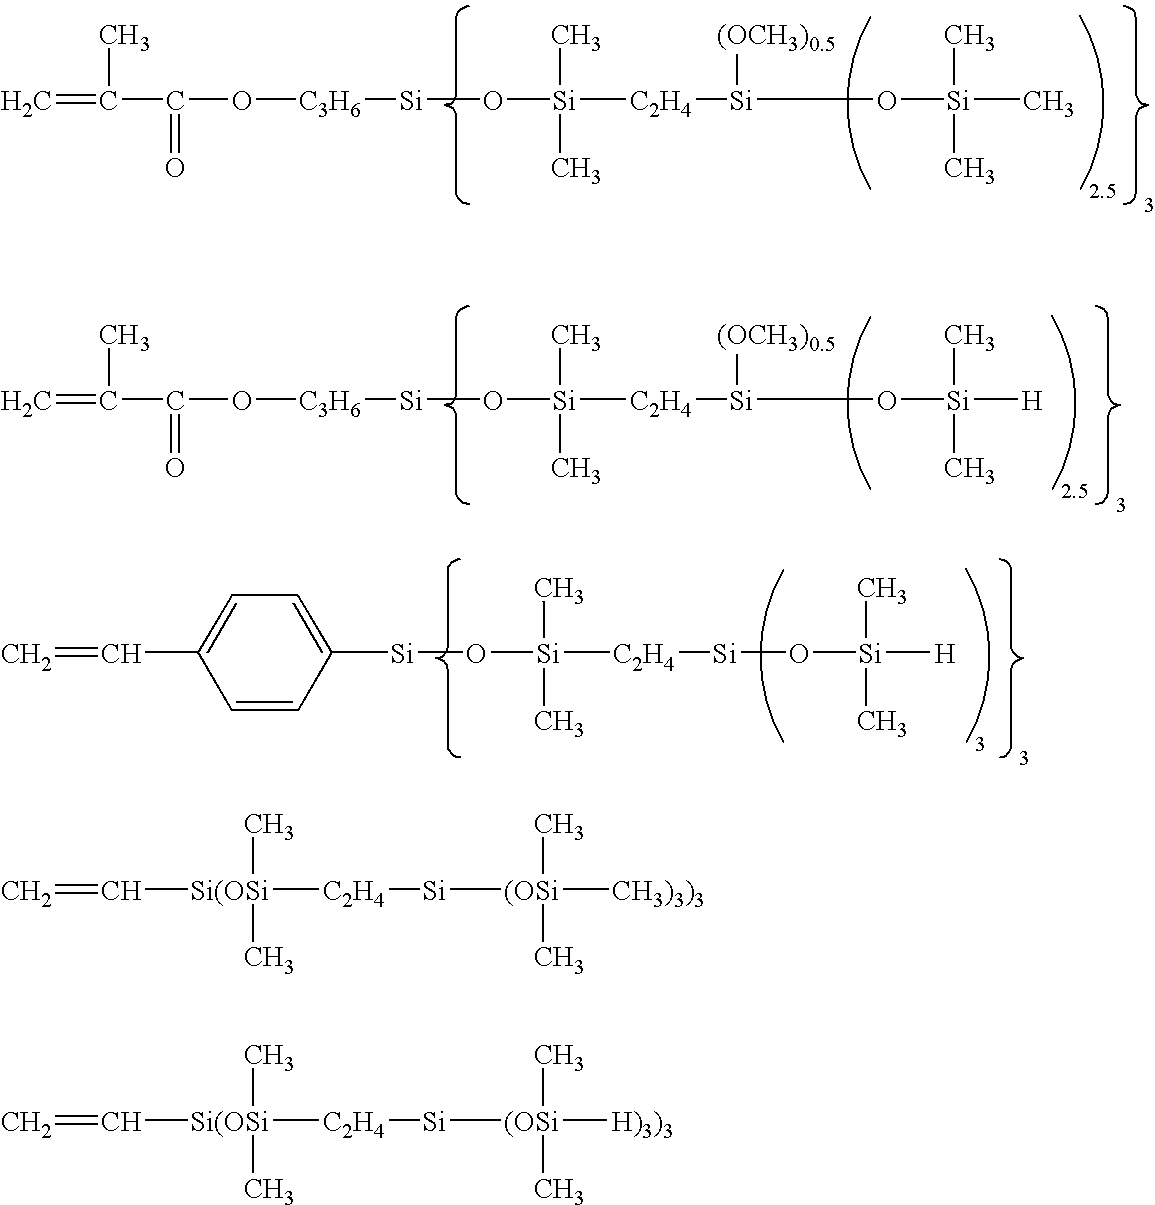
C=C(C(O[C3H6][Si]O[Si]([C2H4][Si](O[Si](C)(C)C)[(OCH3)0.5])(C)C)=O)C.C=C(C(O[C3H6][Si]O[Si]([C2H4][Si](O[Si]([H])(C)C)[(OCH3)0.5])(C)C)=O)C.[Si](O[Si]([C2H4][Si]O[Si]([H])(C)C)(C)C)C1=CC=C(C=C)C=C1.[Si(OSi]([C2H4][Si][(OSi](C)(C)[CH3)3)3])(C)(C=C)C.[Si(OSi]([C2H4][Si][(OSi](C)(C)[H)3)3])(C)(C=C)C
